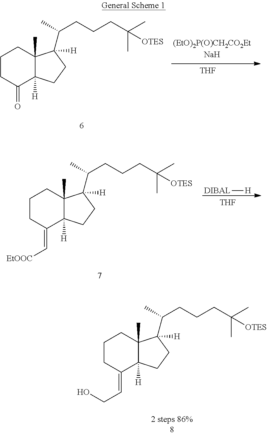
C1CC(=O)C2([H])C(C)(C1)C([H])(C(C)CCCC(C)(C)[OTES])CC2.[THF].C1CC(=C[EtOOC])C2([H])C(C)(C1)C([H])(C(C)CCCC(C)(C)[OTES])CC2.[H][DIBAL].[THF].C1CC(=CCO)C2([H])C(C)(C1)C([H])(C(C)CCCC(C)(C)[OTES])CC2
